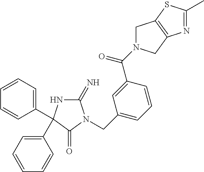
C1(=N)NC(C2=CC=CC=C2)(C2=CC=CC=C2)C(=O)N1CC1=CC=CC(C(=O)N2CC3=C(C2)N=C(C)S3)=C1
